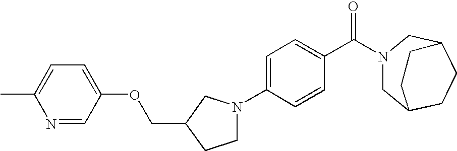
C1=C(N2CCC(COC3=CC=C(C)N=C3)C2)C=CC(C(N2CC3CCC(C2)CC3)=O)=C1
